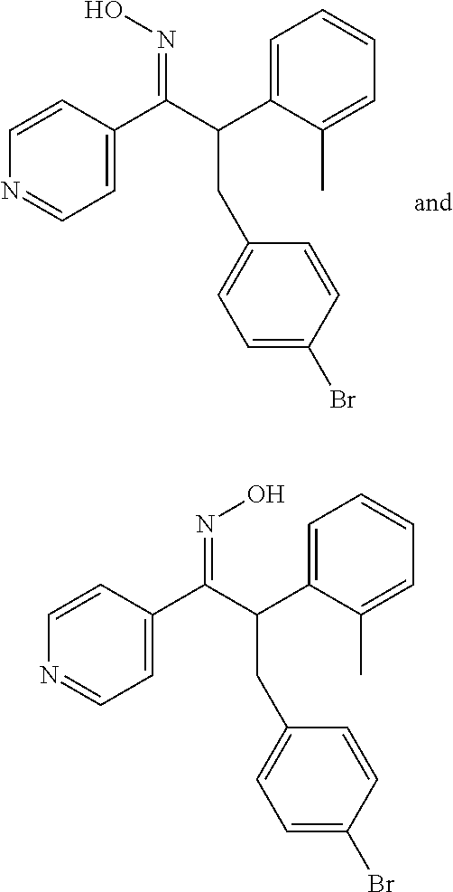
C1=CN=CC=C1C(C(C1=CC=CC=C1C)CC1=CC=C(Br)C=C1)=NO.C1=CN=CC=C1C(C(C1=CC=CC=C1C)CC1=CC=C(Br)C=C1)=NO
